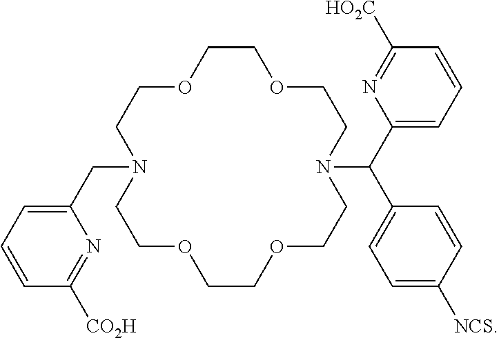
C1(CN2CCOCCOCCN(C(C3=CC=C([NCS])C=C3)C3=CC=CC([HO2C])=N3)CCOCCOCC2)=CC=CC([CO2H])=N1
